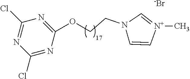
C1=C[N+](C)=CN1CCOC1=NC(Cl)=NC(Cl)=N1.[-Br]
